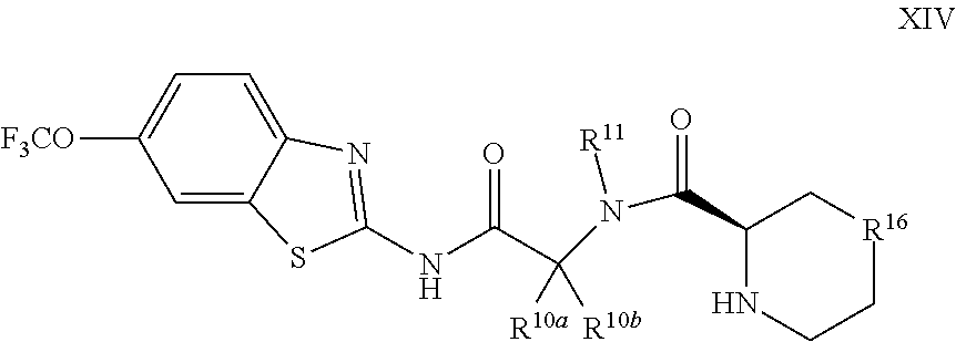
C1=C2C(=CC=C1[F3CO])N=C(NC(=O)C(N([R11])C(C1NCC[R16]C1)=O)([R10a])[R10b])S2
